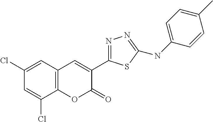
C12=C(C=C(Cl)C=C1Cl)C=C(C1=NN=C(NC3=CC=C(C)C=C3)S1)C(=O)O2
